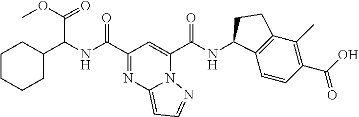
C(NC(C1=NC2=CC=NN2C(C(NC2C3=C(C(C)=C(C(O)=O)C=C3)CC2)=O)=C1)=O)(C1CCCCC1)C(=O)OC
